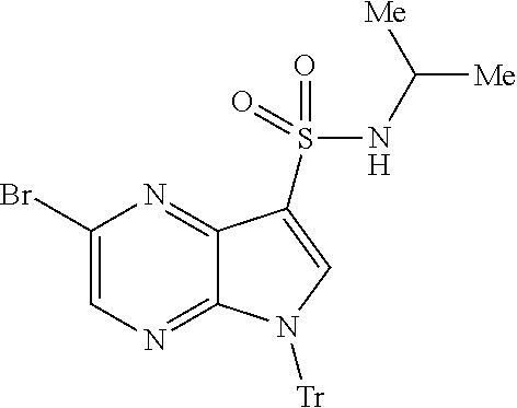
C1(Br)=CN=C2C(=N1)C(S(NC([Me])[Me])(=O)=O)=CN2[Tr]
